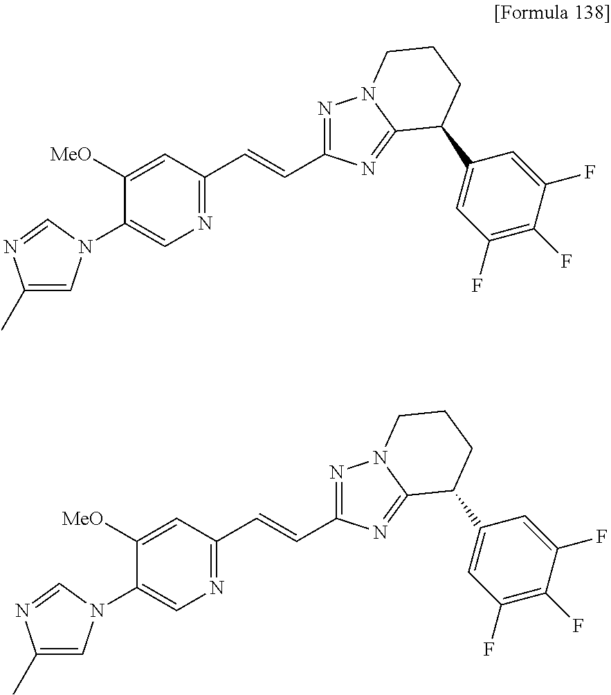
C1(C)=CN(C2=CN=C(C=CC3=NN4C(=N3)C(C3=CC(F)=C(F)C(F)=C3)CCC4)C=C2[MeO])C=N1.C1(C)=CN(C2=CN=C(C=CC3=NN4C(=N3)C(C3=CC(F)=C(F)C(F)=C3)CCC4)C=C2[MeO])C=N1
